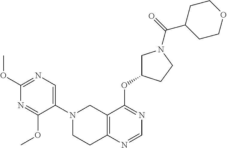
C1(N2CCC3=C(C2)C(OC2CN(C(=O)C4CCOCC4)CC2)=NC=N3)=CN=C(OC)N=C1OC
